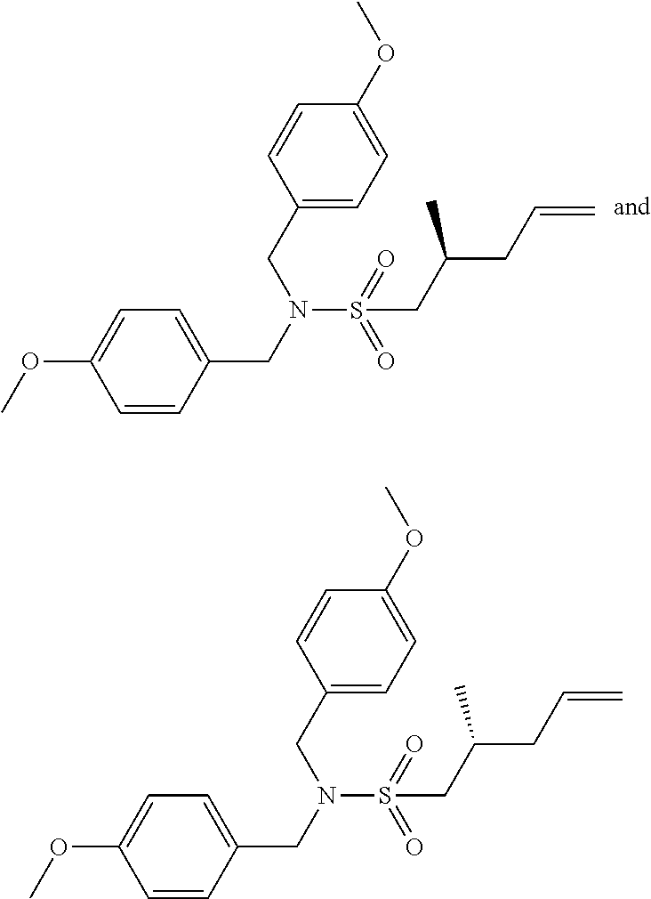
S(N(CC1=CC=C(OC)C=C1)CC1=CC=C(OC)C=C1)(CC(CC=C)C)(=O)=O.S(N(CC1=CC=C(OC)C=C1)CC1=CC=C(OC)C=C1)(=O)(CC(CC=C)C)=O
